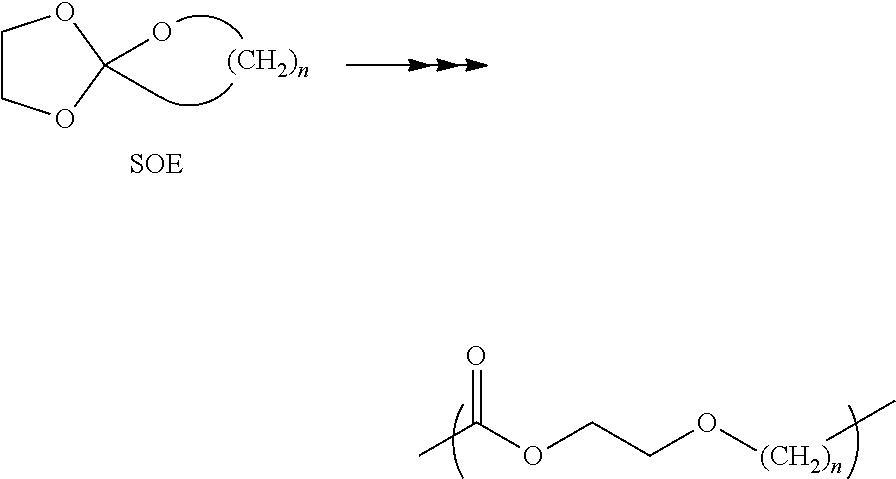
C1COC(O)(C)O1.CC(OCCO[(CH2)n]C)=O
